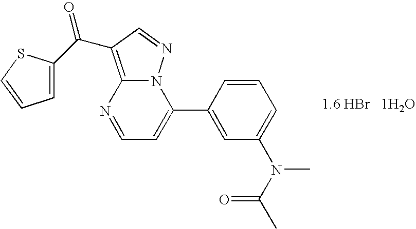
C1=C(C(C2=C3N=CC=C(C4=CC(N(C)C(C)=O)=CC=C4)N3N=C2)=O)SC=C1.[1H2O]
